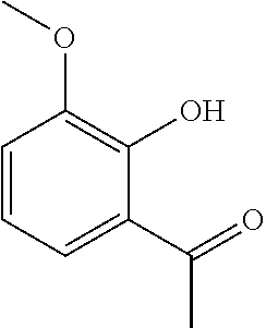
C1=CC=C(C(=O)C)C(O)=C1OC
